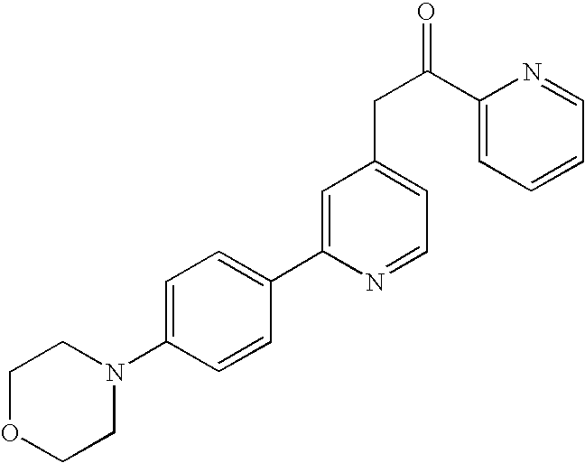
N1(C2=CC=C(C3=CC(CC(C4=CC=CC=N4)=O)=CC=N3)C=C2)CCOCC1
